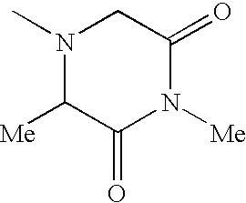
N1(C)C([Me])C(=O)N([Me])C(=O)C1
